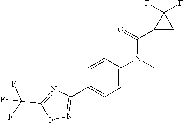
C1=CC(N(C)C(C2CC2(F)F)=O)=CC=C1C1=NOC(C(F)(F)F)=N1
